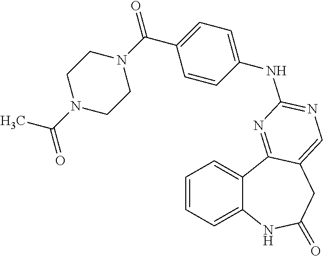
C1=CC=C2C(=C1)C1=NC(NC3=CC=C(C(=O)N4CCN(C(=O)C)CC4)C=C3)=NC=C1CC(=O)N2
